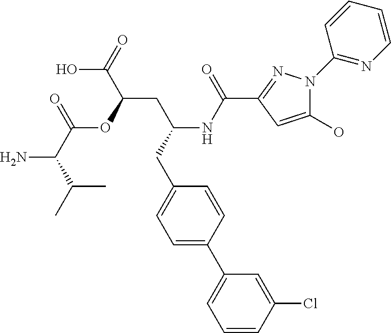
OC(=O)C(OC(C(C(C)C)N)=O)CC(NC(=O)C1=NN(C2=NC=CC=C2)C(O)=C1)CC1=CC=C(C2=CC=CC(Cl)=C2)C=C1
